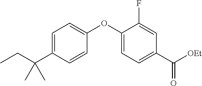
C1=C(C(CC)(C)C)C=CC(OC2=CC=C(C([OEt])=O)C=C2F)=C1
